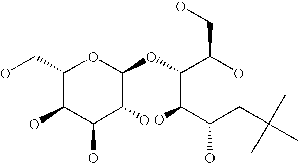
C1(CO)C(O)C(O)C(O)C(OC(C(O)CO)C(C(CC(C)(C)C)O)O)O1
